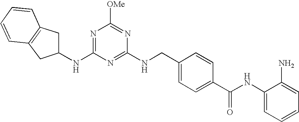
C1(NCC2=CC=C(C(NC3=CC=CC=C3N)=O)C=C2)=NC(NC2CC3=C(C=CC=C3)C2)=NC([OMe])=N1
